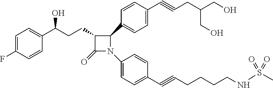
C1=C(F)C=CC(C(CCC2C(=O)N(C3=CC=C(C#CCCCCNS(C)(=O)=O)C=C3)C2C2=CC=C(C#CCC(CO)CO)C=C2)O)=C1
